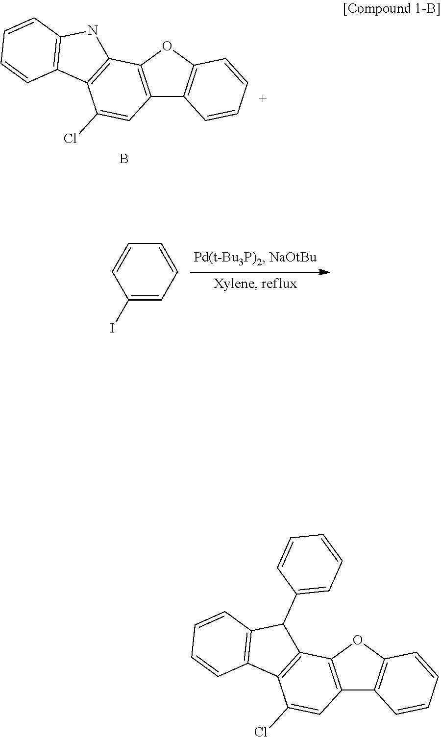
C12=C(OC3=C1C=CC=C3)C1=C(C(Cl)=C2)C2=C(C1C1=CC=CC=C1)C=CC=C2.C12=C(OC3=C1C=CC=C3)C1=C(C(Cl)=C2)C2=C(N1)C=CC=C2.B.C1=CC=C(I)C=C1
